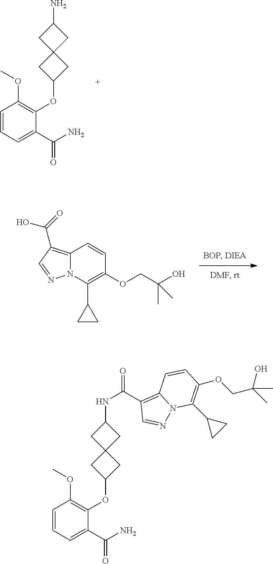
C1=CC=C(C(N)=O)C(OC2CC3(C2)CC(N)C3)=C1OC.C12=C(C(=O)O)C=NN1C(C1CC1)=C(OCC(O)(C)C)C=C2.C1=CC=C(C(N)=O)C(OC2CC3(C2)CC(NC(=O)C2=C4N(N=C2)C(C2CC2)=C(OCC(C)(O)C)C=C4)C3)=C1OC
